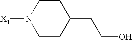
[X1]N1CCC(CCO)CC1
